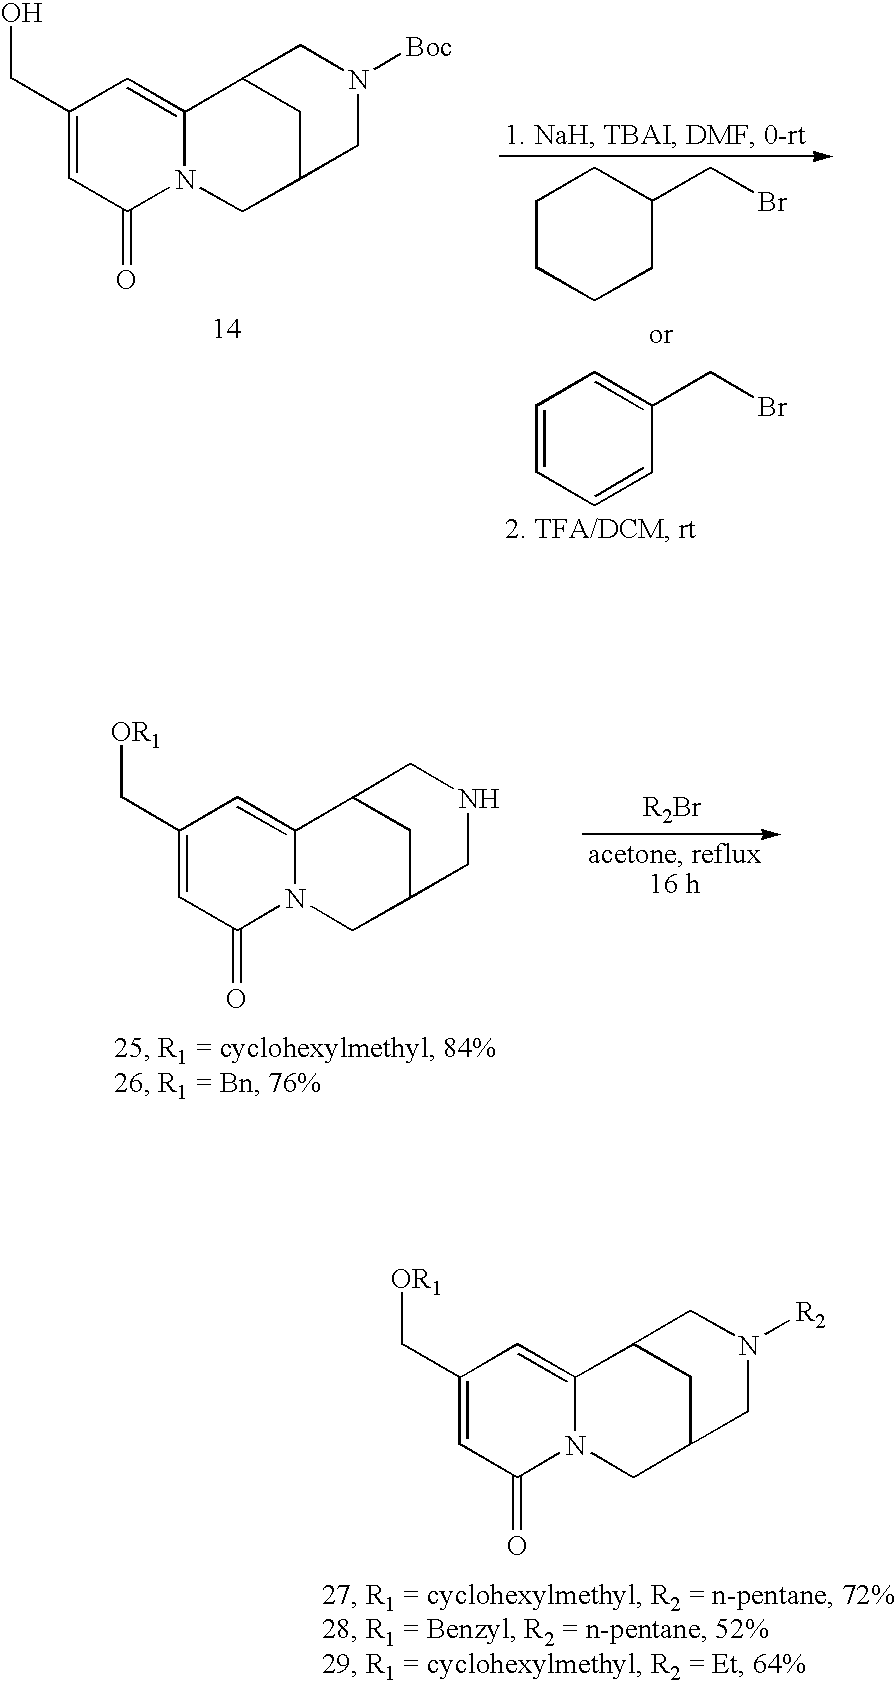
C1(C[OR1])=CC(=O)N2C(=C1)C1CC(C2)CN([R2])C1.C1(CO)=CC(=O)N2C(=C1)C1CC(C2)CN([Boc])C1.C1CCCC(CBr)C1.C1=CC=CC(CBr)=C1.C1(C[OR1])=CC(=O)N2C(=C1)C1CC(C2)CNC1
